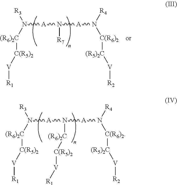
N([A]N([A]N([C(R6)2][(R5)2C][V][R2])[R4])[(R6)2C][C(R5)2][V][R1])([(R6)2C][C(R5)2][V][R1])[R3].N([A]N([A]N([C(R6)2][(R5)2C][V][R2])[R4])[R7])([(R6)2C][C(R5)2][V][R1])[R3]
